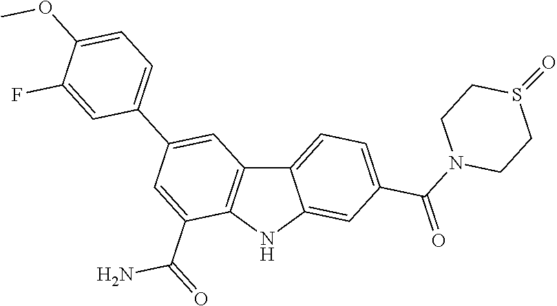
C12=CC=C(C(N3CCS(=O)CC3)=O)C=C1NC1=C2C=C(C2=CC=C(OC)C(F)=C2)C=C1C(=O)N
